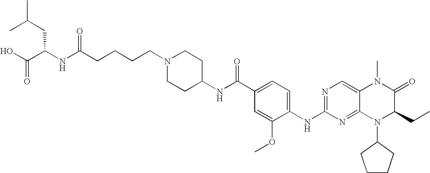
N(C(CCCCN1CCC(NC(C2=CC=C(NC3=NC=C4C(=N3)N(C3CCCC3)C(CC)C(=O)N4C)C(OC)=C2)=O)CC1)=O)C(C(O)=O)CC(C)C
